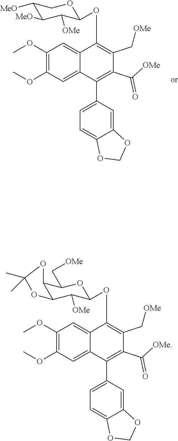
C1(OC)=C(OC)C=C2C(=C1)C(OC1C([OMe])C([MeO])C([MeO])CO1)=C(C[OMe])C(C([OMe])=O)=C2C1=CC=C2C(=C1)OCO2.C1(OC)=C(OC)C=C2C(=C1)C(OC1C([OMe])C3C(C(C[OMe])O1)OC(C)(C)O3)=C(C[OMe])C(C([OMe])=O)=C2C1=CC=C2C(=C1)OCO2
